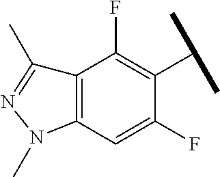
C12=C(C=C(F)C(C(C)C)=C1F)N(C)N=C2C
